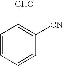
C1=CC=CC([CN])=C1[CHO]
